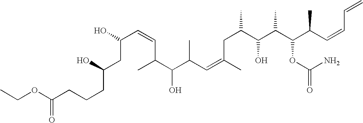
CCOC(CCCC(CC(C=CC(C(C(C=C(C)CC(C)C(C(C(C(C=CC=C)C)OC(=O)N)C)O)C)O)C)O)O)=O
